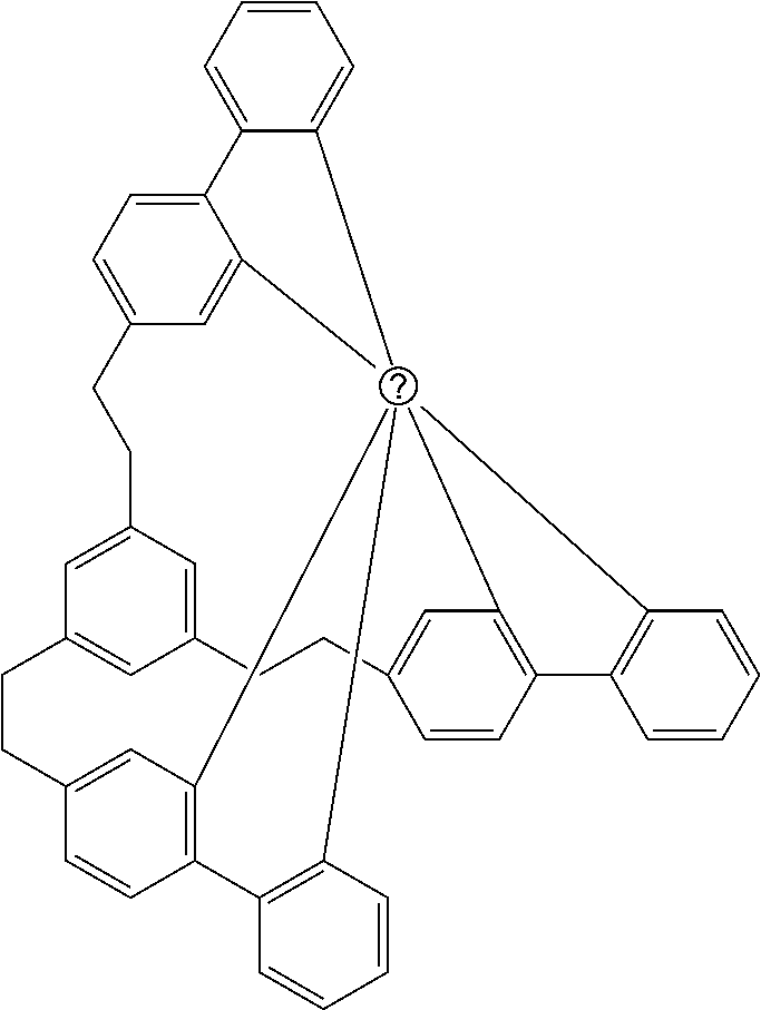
C1=CC=C2C(=C1)C1345C6=CC(=CC=C26)CCC2=CC(=CC(=C2)CCC2=CC1=C(C=C2)C1=C3C=CC=C1)CCC1=CC4=C(C=C1)C1=C5C=CC=C1
